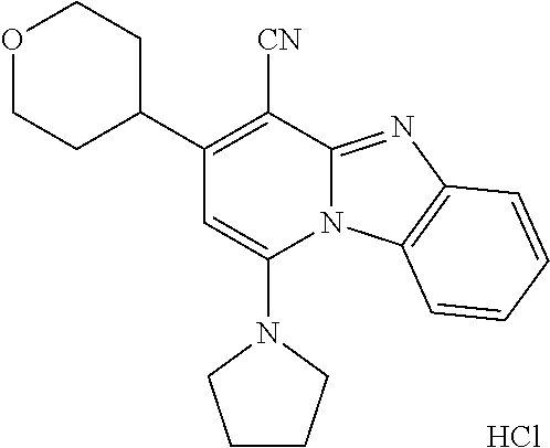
Cl.C1=C(N2CCCC2)N2C(=NC3=C2C=CC=C3)C([CN])=C1C1CCOCC1
